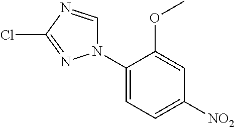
C1(N2C=NC(Cl)=N2)=CC=C([NO2])C=C1OC
